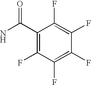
C1(C(N)=O)=C(F)C(F)=C(F)C(F)=C1F
